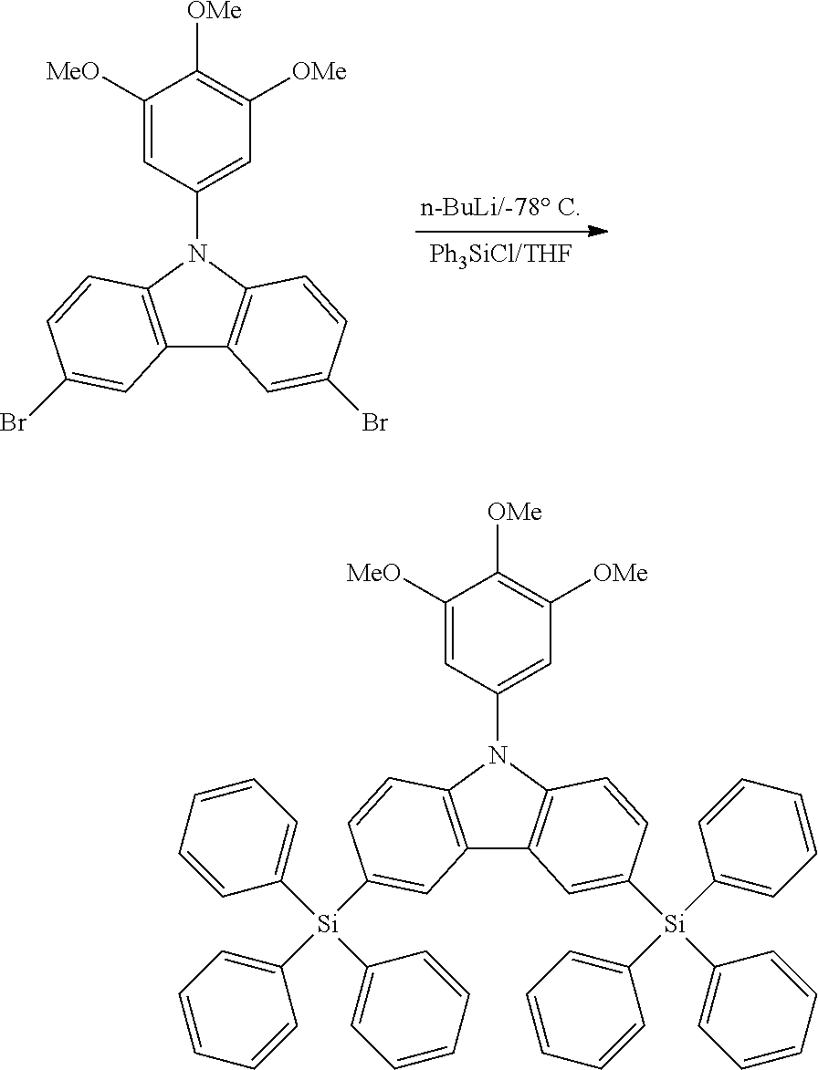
C12=C(N(C3=CC([OMe])=C([OMe])C([MeO])=C3)C3=C1C=C(Br)C=C3)C=CC(Br)=C2.C12=C(N(C3=CC([OMe])=C([OMe])C([MeO])=C3)C3=C1C=C([Si](C1=CC=CC=C1)(C1=CC=CC=C1)C1=CC=CC=C1)C=C3)C=CC([Si](C1=CC=CC=C1)(C1=CC=CC=C1)C1=CC=CC=C1)=C2
